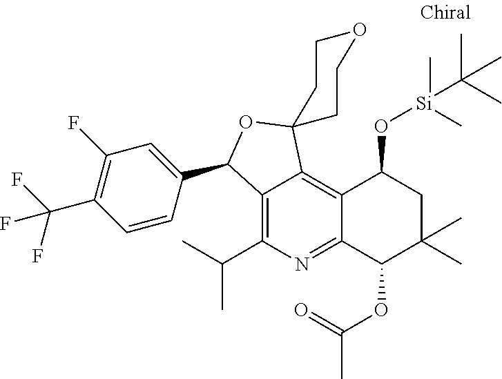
C12=C(C(C)C)N=C3C(=C1C1(OC2C2=CC(F)=C(C(F)(F)F)C=C2)CCOCC1)C(O[Si](C)(C(C)(C)C)C)CC(C)(C)C3OC(=O)C
